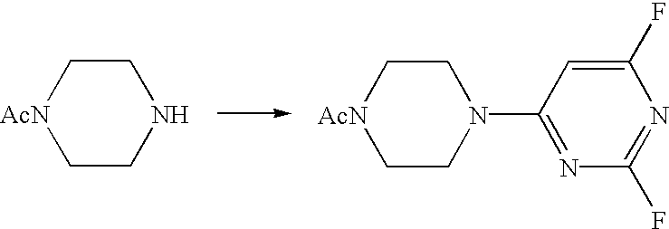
C1(F)=CC(N2CC[AcN]CC2)=NC(F)=N1.N1CC[AcN]CC1
